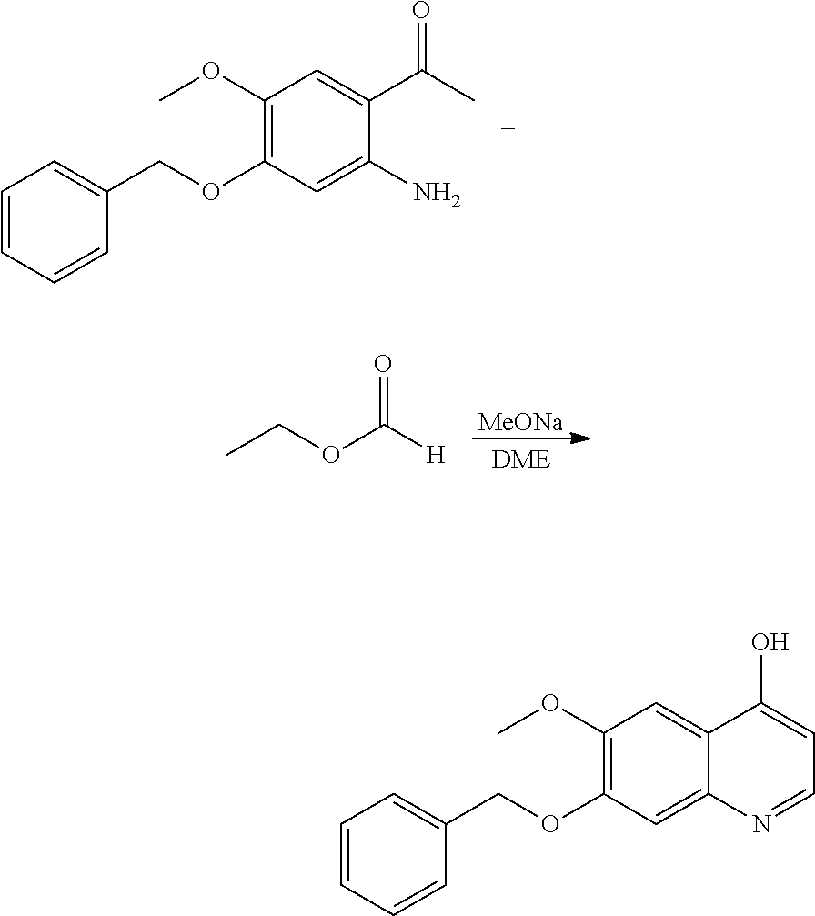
C1=CC=CC(COC2=C(OC)C=C(C(C)=O)C(N)=C2)=C1.O=C([H])OCC.[MeONa].C1=CC=CC(COC2=C(OC)C=C3C(=C2)N=CC=C3O)=C1
